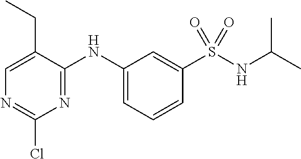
C1(Cl)=NC=C(CC)C(NC2=CC=CC(S(NC(C)C)(=O)=O)=C2)=N1
